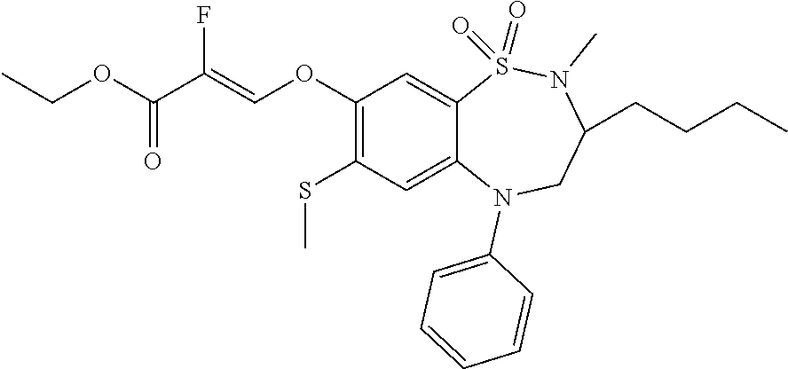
C1(OC=C(C(OCC)=O)F)=C(SC)C=C2C(=C1)S(=O)(=O)N(C)C(CCCC)CN2C1=CC=CC=C1
